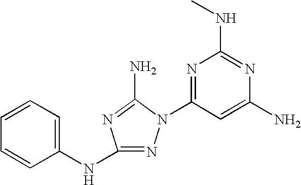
N1=C(NC2=CC=CC=C2)N=C(N)N1C1=NC(NC)=NC(N)=C1
